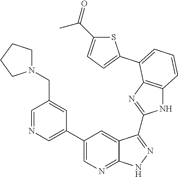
C1=NC=C(C2=CN=C3C(=C2)C(C2=NC4=C(N2)C=CC=C4C2=CC=C(C(=O)C)S2)=NN3)C=C1CN1CCCC1
